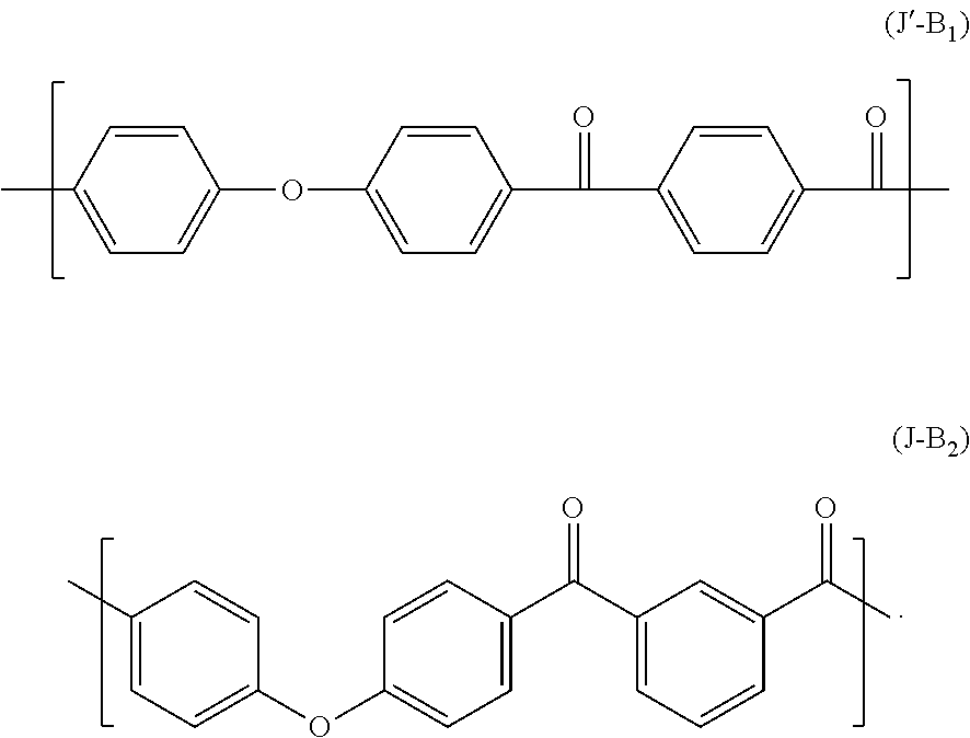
C1(C)=CC=C(OC2=CC=C(C(C3=CC=C(C(C)=O)C=C3)=O)C=C2)C=C1.C1=CC(C(C2=CC=CC(C(C)=O)=C2)=O)=CC=C1OC1=CC=C(C)C=C1
